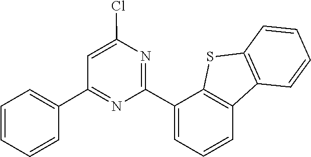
C1(C2=CC=CC3=C2SC2=C3C=CC=C2)=NC(Cl)=CC(C2=CC=CC=C2)=N1
